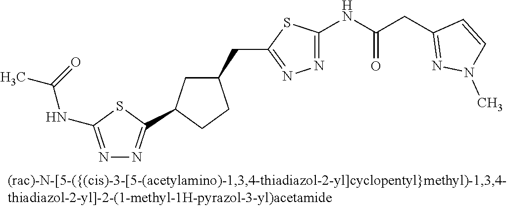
C1C(C2=NN=C(NC(=O)C)S2)CCC1CC1=NN=C(NC(=O)CC2=NN(C)C=C2)S1
